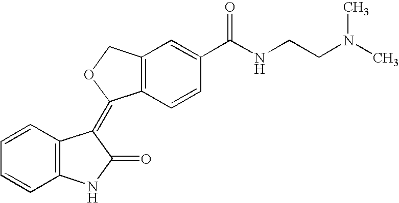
C1=CC=CC2=C1C(=C1C3=C(C=C(C(NCCN(C)C)=O)C=C3)CO1)C(=O)N2
